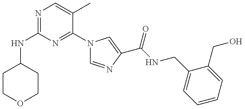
N(C1=NC=C(C)C(N2C=NC(C(=O)NCC3=CC=CC=C3CO)=C2)=N1)C1CCOCC1
